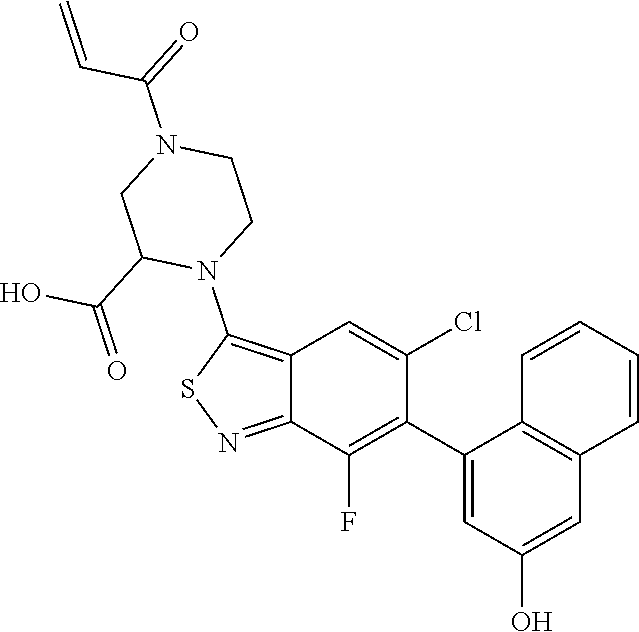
C12=C(N3C(C(O)=O)CN(C(C=C)=O)CC3)SN=C1C(F)=C(C1=CC(O)=CC3=C1C=CC=C3)C(Cl)=C2
